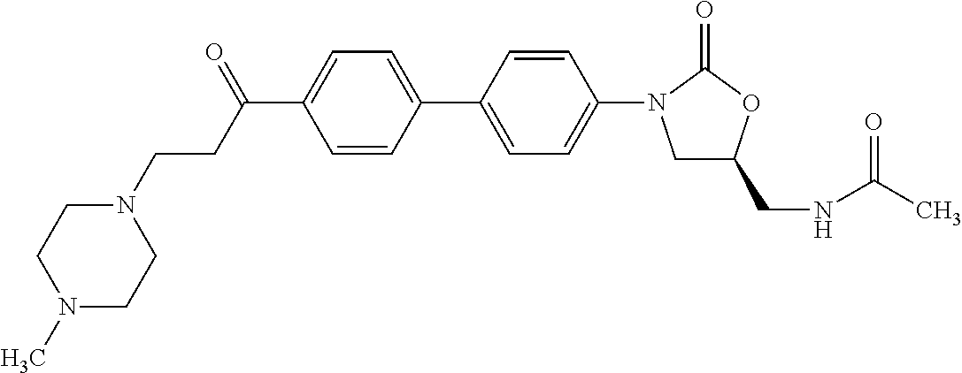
C1(C(CCN2CCN(C)CC2)=O)=CC=C(C2=CC=C(N3CC(CNC(C)=O)OC3=O)C=C2)C=C1
